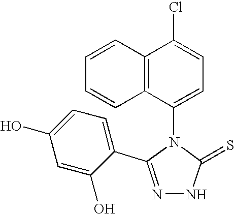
N1=C(C2=CC=C(O)C=C2O)N(C2=CC=C(Cl)C3=C2C=CC=C3)C(=S)N1
